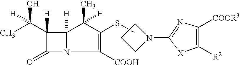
C1CN(C2=NC([COOR3])=C([R2])[X]2)C1.C1([COOH])=C(SC)C([H])(C)C2([H])N1C(=O)C2(C(C)([H])O)[H]
